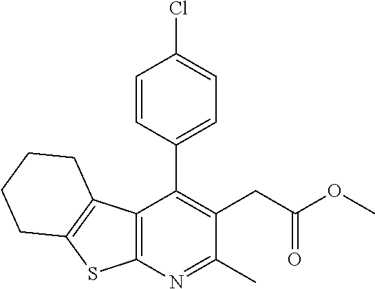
C12=C(N=C(C)C(CC(OC)=O)=C1C1=CC=C(Cl)C=C1)SC1=C2CCCC1
